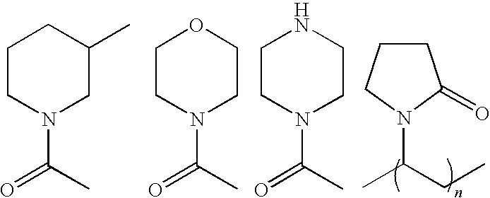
C1CCN(C(C)CC)C1=O.N1(C(=O)C)CCOCC1.N1(C(=O)C)CCNCC1.N1(C(=O)C)CC(C)CCC1
